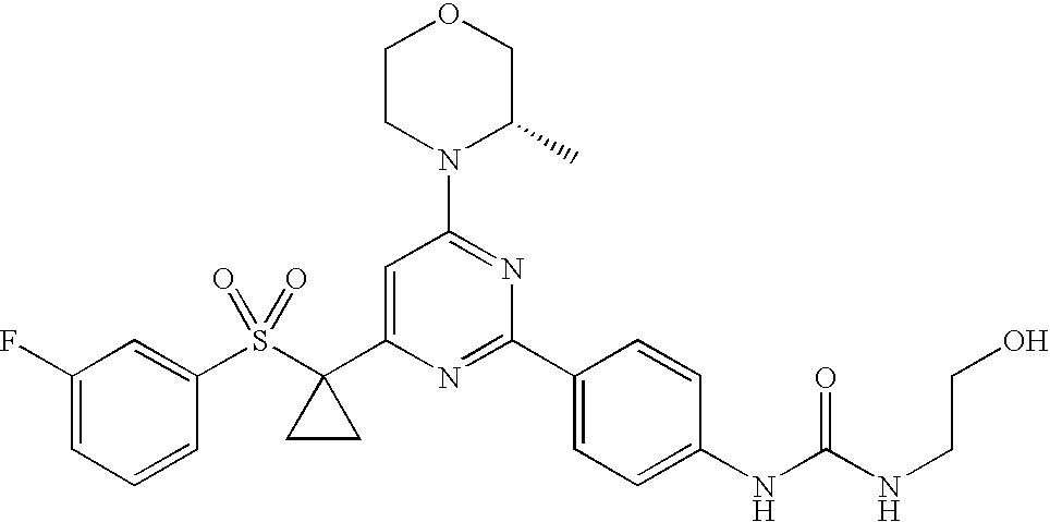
C1(S(=O)(=O)C2(C3=CC(N4C(C)COCC4)=NC(C4=CC=C(NC(NCCO)=O)C=C4)=N3)CC2)=CC(F)=CC=C1
